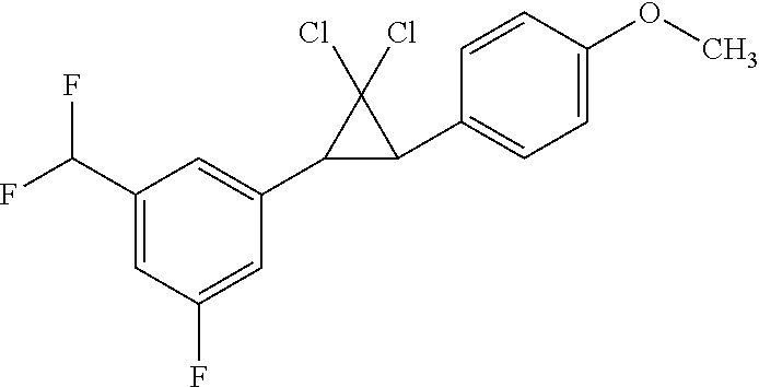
FC(C1=CC(F)=CC(C2C(C3=CC=C(OC)C=C3)C2(Cl)Cl)=C1)F
